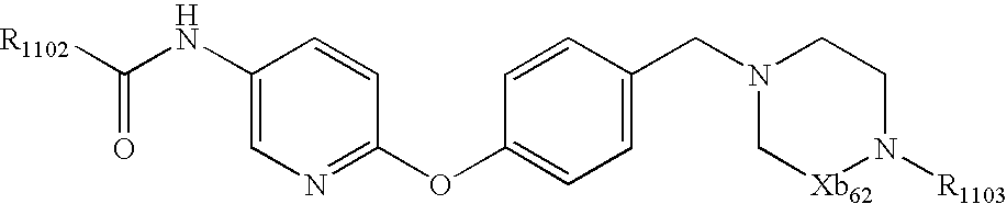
C1=C(NC([R1102])=O)C=CC(OC2=CC=C(CN3C[Xb62]N([R1103])CC3)C=C2)=N1
